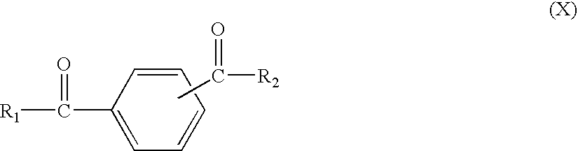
C1(C(=O)[R1])=CC=CC=C1.CC(=O)[R2]
